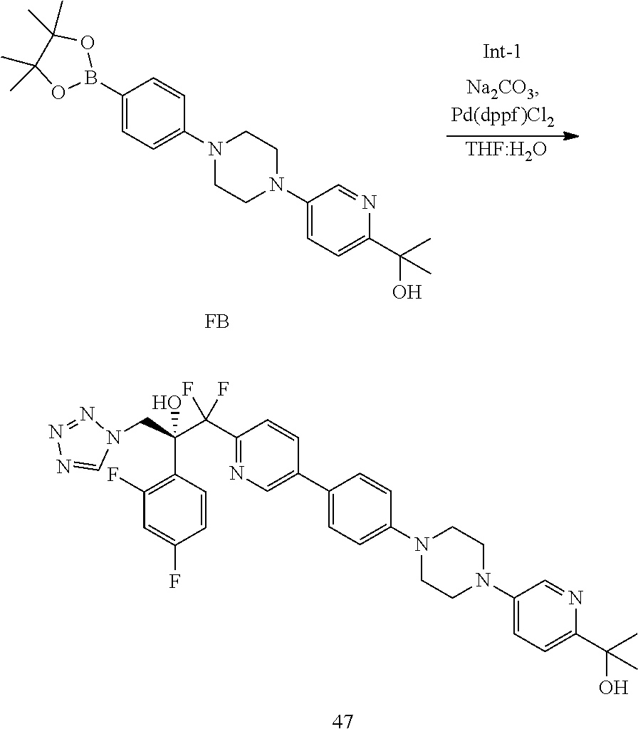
[THF:H2O].C1(B2OC(C)(C)C(C)(C)O2)=CC=C(N2CCN(C3=CC=C(C(C)(O)C)N=C3)CC2)C=C1.[FB].C1(C(C(C2=C(F)C=C(F)C=C2)(CN2N=NN=C2)O)(F)F)=NC=C(C2=CC=C(N3CCN(C4=CC=C(C(C)(O)C)N=C4)CC3)C=C2)C=C1
